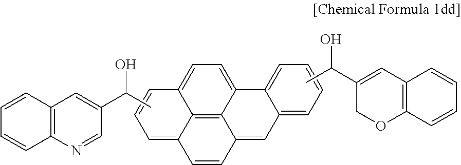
C12=CC=C3C4=C1C(=CC=C2)C=CC4=CC1=CC=CC=C31.C1=CC2=C(C=C1)N=CC(C(O)C)=C2.CC(O)C1=CC2=C(C=CC=C2)OC1
